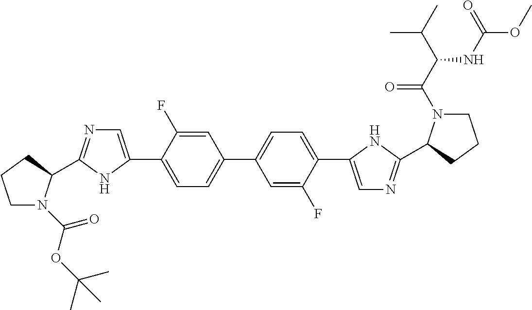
C1=C(F)C(C2=CN=C(C3N(C(OC(C)(C)C)=O)CCC3)N2)=CC=C1C1=CC=C(C2=CN=C(C3N(C(C(C(C)C)NC(OC)=O)=O)CCC3)N2)C(F)=C1
